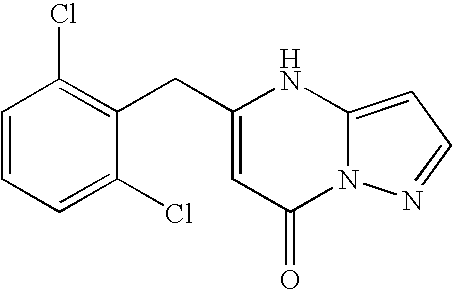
C12=CC=NN1C(=O)C=C(CC1=C(Cl)C=CC=C1Cl)N2
